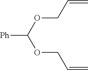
C(OC(OCC=C)[Ph])C=C
